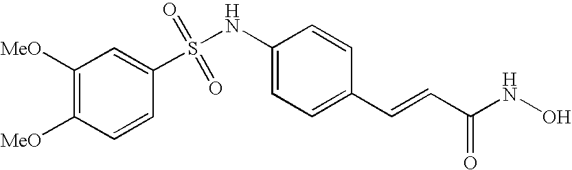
[MeO]C1=C([MeO])C=C(S(NC2=CC=C(C=CC(NO)=O)C=C2)(=O)=O)C=C1
